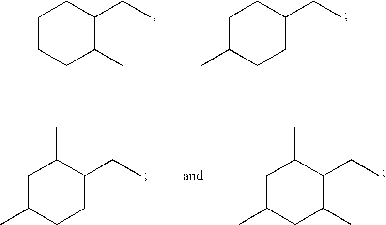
C1CC(CC)C(C)CC1C.C1C(C)C(CC)C(C)CC1C.C1C(C)C(CC)CCC1.C1CC(CC)CCC1C
